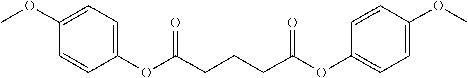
COC1=CC=C(OC(CCCC(OC2=CC=C(OC)C=C2)=O)=O)C=C1
